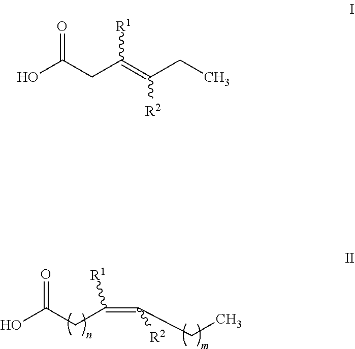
OC(CC([R1])=C(CC)[R2])=O.OC(CC(=C(CC)[R2])[R1])=O
